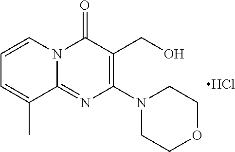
N1(C2=C(CO)C(=O)N3C(=N2)C(C)=CC=C3)CCOCC1.Cl
